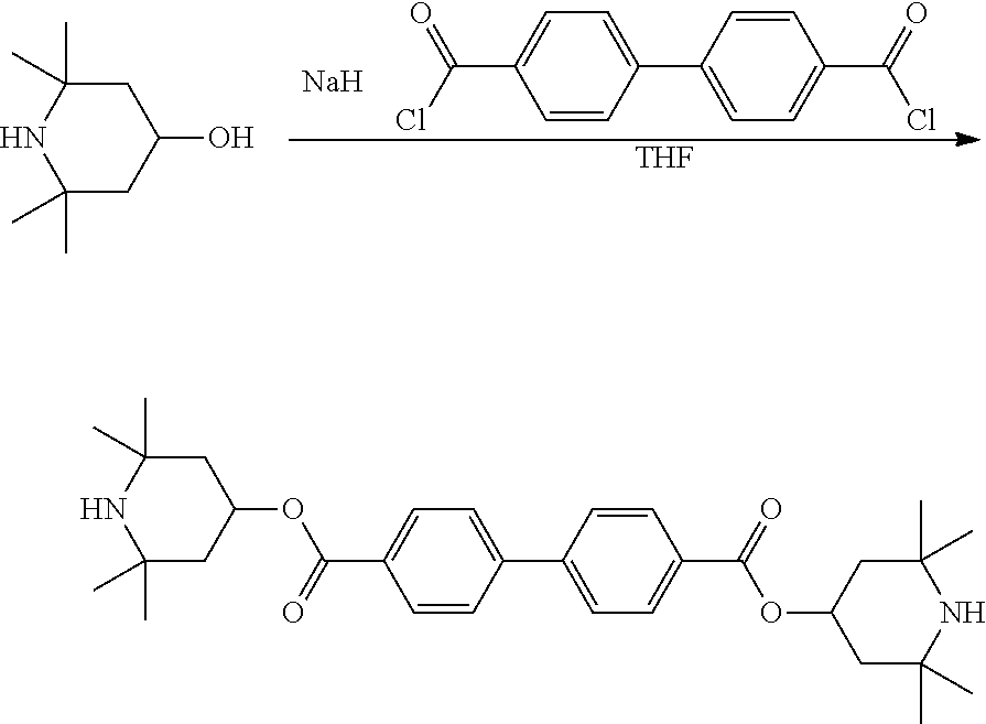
C1(C2=CC=C(C(=O)Cl)C=C2)=CC=C(C(Cl)=O)C=C1.[Na].N1C(C)(C)CC(O)CC1(C)C.[THF].N1C(C)(C)CC(OC(C2=CC=C(C3=CC=C(C(=O)OC4CC(C)(C)NC(C)(C)C4)C=C3)C=C2)=O)CC1(C)C
